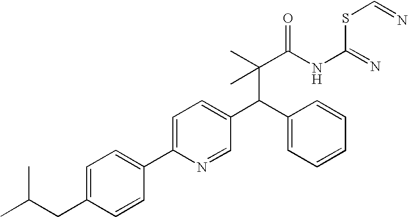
C(C(C)(C(NC(SC=N)=N)=O)C)(C1=CC=CC=C1)C1=CC=C(C2=CC=C(CC(C)C)C=C2)N=C1
